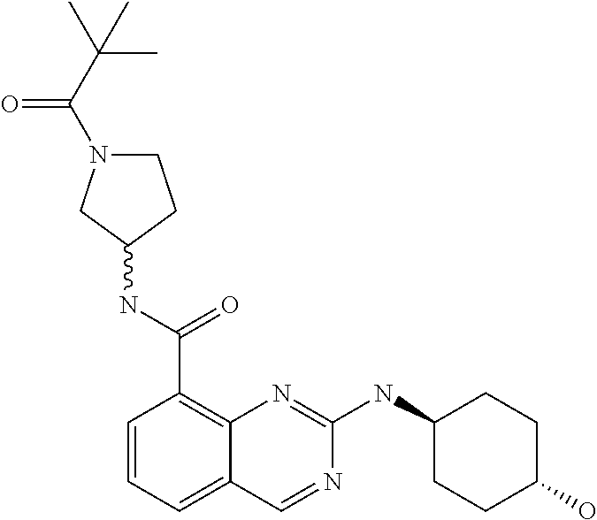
C1=CC=C2C(=C1C(NC1CCN(C(C(C)(C)C)=O)C1)=O)N=C(NC1CCC(O)CC1)N=C2
